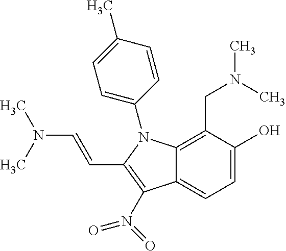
C12=C(CN(C)C)C(O)=CC=C1C(N(=O)=O)=C(C=CN(C)C)N2C1=CC=C(C)C=C1
